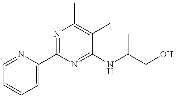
C1=NC(C2=NC(C)=C(C)C(NC(C)CO)=N2)=CC=C1
